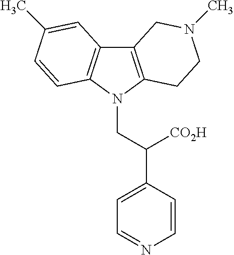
C12=C(N(CC(C3=CC=NC=C3)[CO2H])C3=C1C=C(C)C=C3)CCN(C)C2
